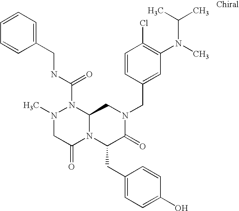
CN1CC(=O)N2C(N1C(NCC1=CC=CC=C1)=O)CN(CC1=CC(N(C)C(C)C)=C(Cl)C=C1)C(=O)C2CC1=CC=C(O)C=C1
